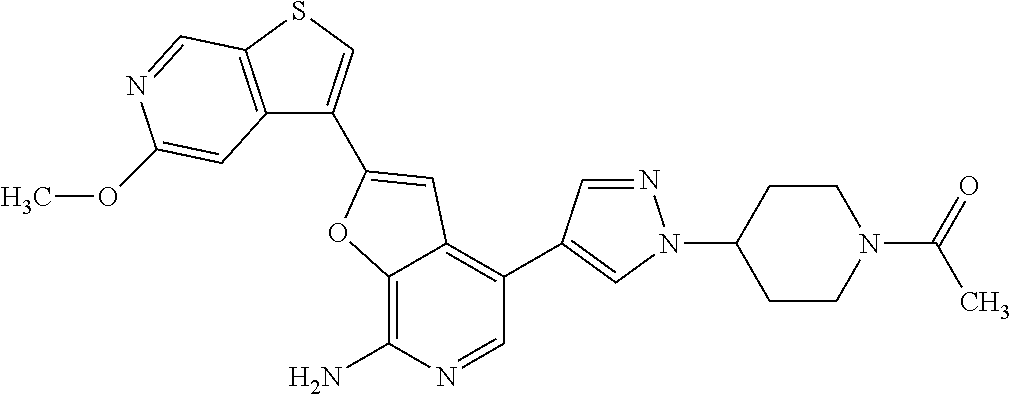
C12=C(N)N=CC(C3=CN(C4CCN(C(=O)C)CC4)N=C3)=C1C=C(C1=CSC3=C1C=C(OC)N=C3)O2
